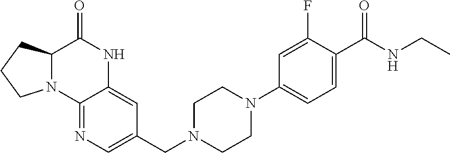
N12C(C(=O)NC3=CC(CN4CCN(C5=CC=C(C(NCC)=O)C(F)=C5)CC4)=CN=C13)CCC2
